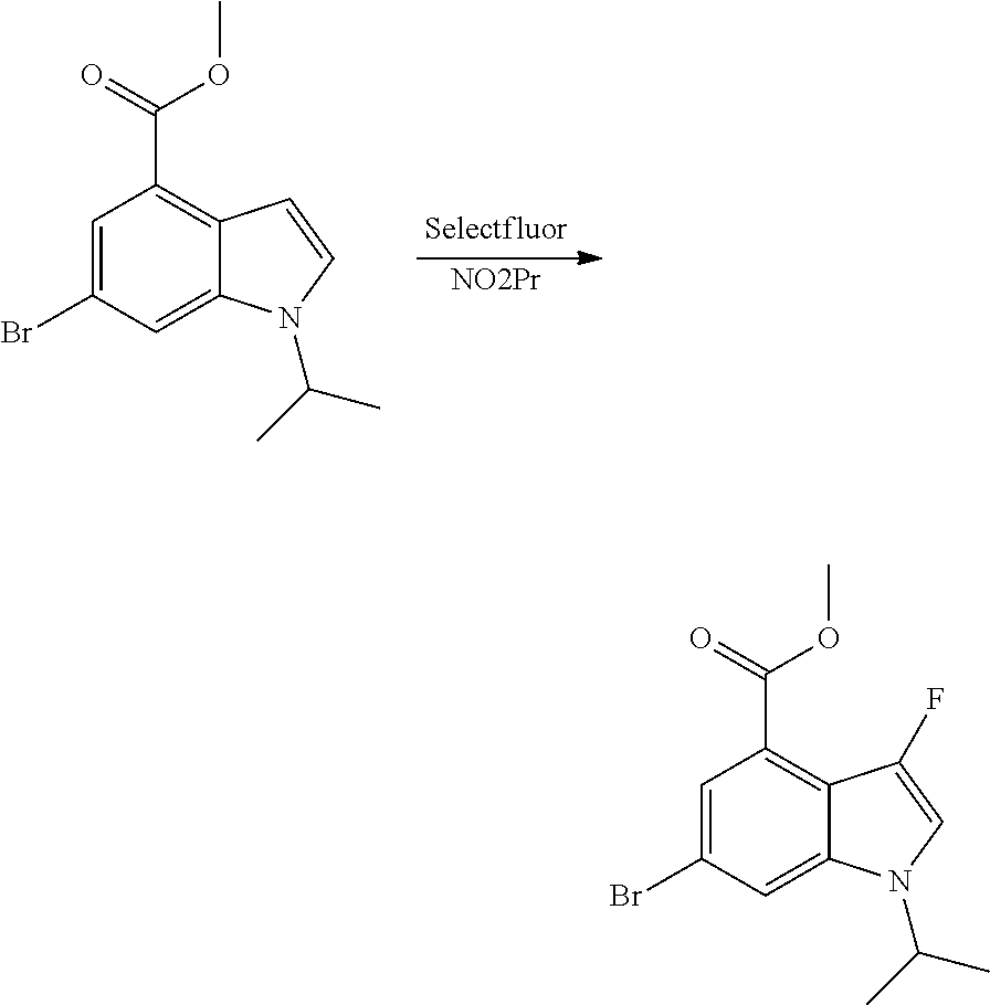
[NO2Pr].BrC1=CC(C(=O)OC)=C2C(=C1)N(C(C)C)C=C2.BrC1=CC(C(=O)OC)=C2C(=C1)N(C(C)C)C=C2F
